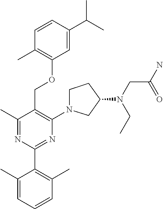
C1=C(C(C)C)C=CC(C)=C1OCC1=C(N2CCC(N(CC)CC(N)=O)C2)N=C(C2=C(C)C=CC=C2C)N=C1C
